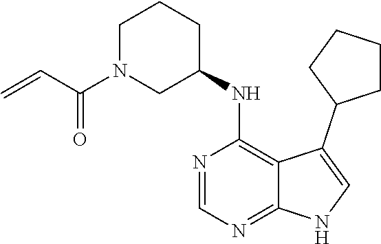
N1=CN=C2C(=C1NC1CCCN(C(=O)C=C)C1)C(C1CCCC1)=CN2
